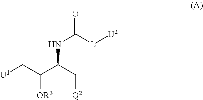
[OR3]C(C[U1])C(C[Q2])NC([L][U2])=O
